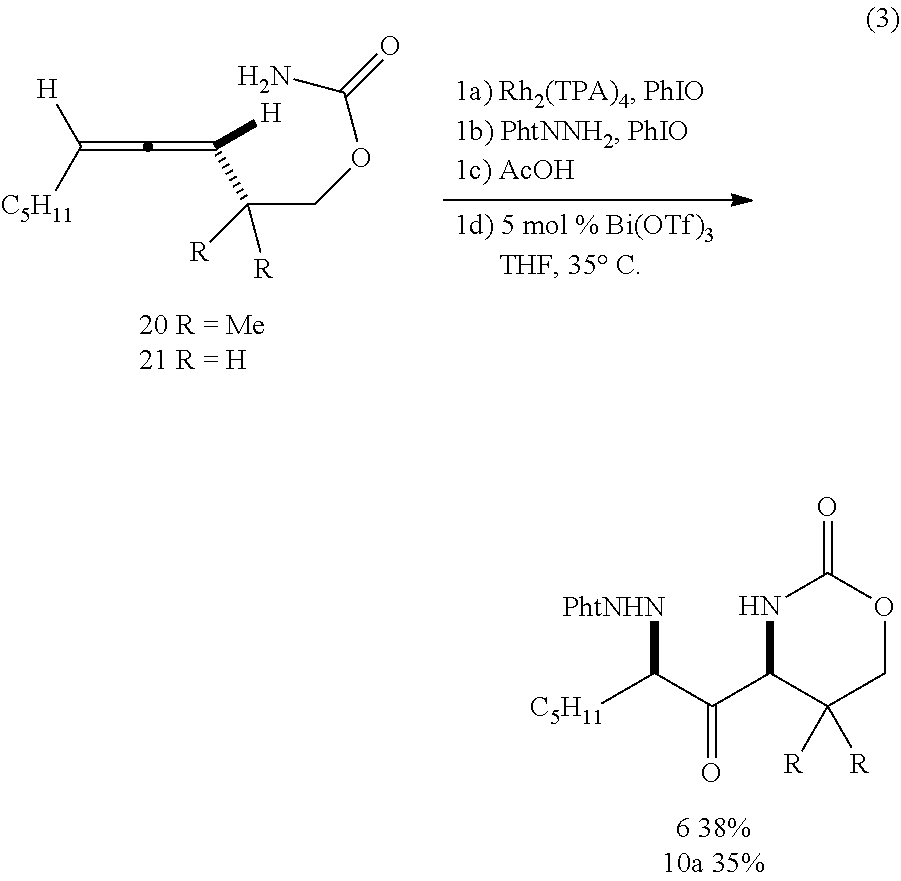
C(=C=C(C(COC(N)=O)([R])[R])[H])([H])[C5H11].N1C(C(C([C5H11])[PhtNHN])=O)C([R])([R])COC1=O
